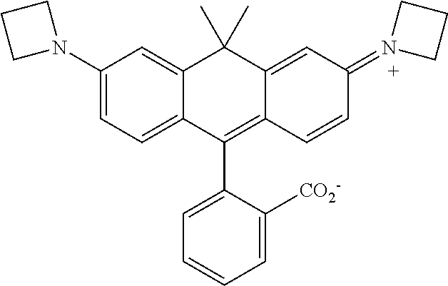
C1(N2CCC2)=CC=C2C(=C1)C(C)(C)C1=CC(=N3CCC3)C=CC1=C2C1=CC=CC=C1[CO2-]
